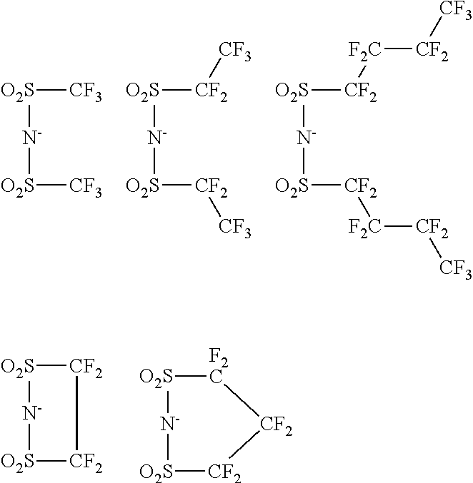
[O2S]([N-][O2S][CF3])[CF3].[O2S]([N-][O2S][CF2][CF3])[CF2][CF3].[O2S]([N-][O2S][CF2][F2C][CF2][CF3])[CF2][F2C][CF2][CF3].[O2S]1[N-][O2S][CF2][CF2]1.[O2S]1[N-][O2S][CF2][CF2][F2C]1
